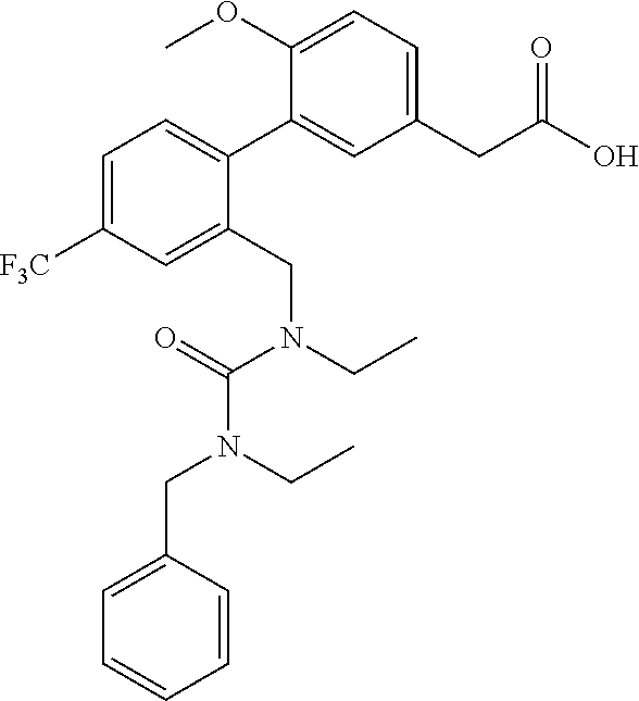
C1=C([F3C])C=C(CN(CC)C(=O)N(CC)CC2=CC=CC=C2)C(C2=CC(CC(O)=O)=CC=C2OC)=C1
